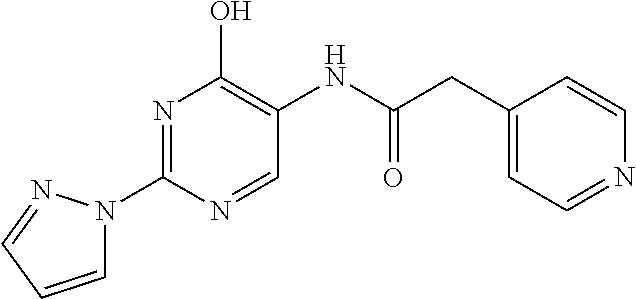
N1=C(N2C=CC=N2)N=CC(NC(CC2=CC=NC=C2)=O)=C1O
